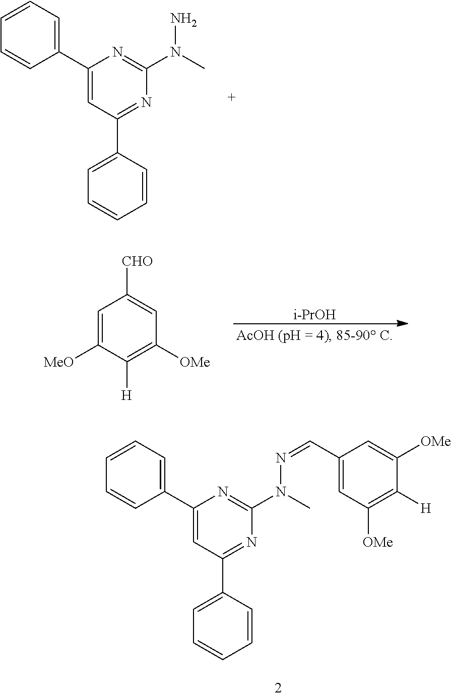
C1(C2=CC=CC=C2)=CC(C2=CC=CC=C2)=NC(N(C)N=CC2=CC([OMe])=C([H])C([OMe])=C2)=N1.C1(C2=CC=CC=C2)=CC(C2=CC=CC=C2)=NC(N(C)N)=N1.[i-PrOH].C1=C([MeO])C([H])=C([OMe])C=C1[CHO]
